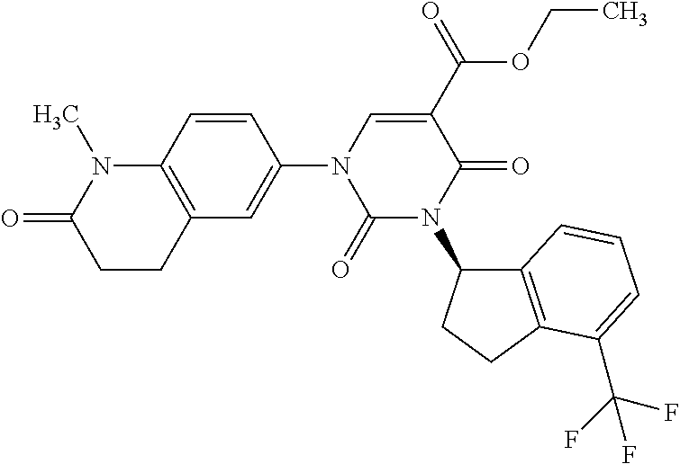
C1(=O)N(C2C3=C(CC2)C(C(F)(F)F)=CC=C3)C(=O)C(C(OCC)=O)=CN1C1=CC2=C(C=C1)N(C)C(=O)CC2
